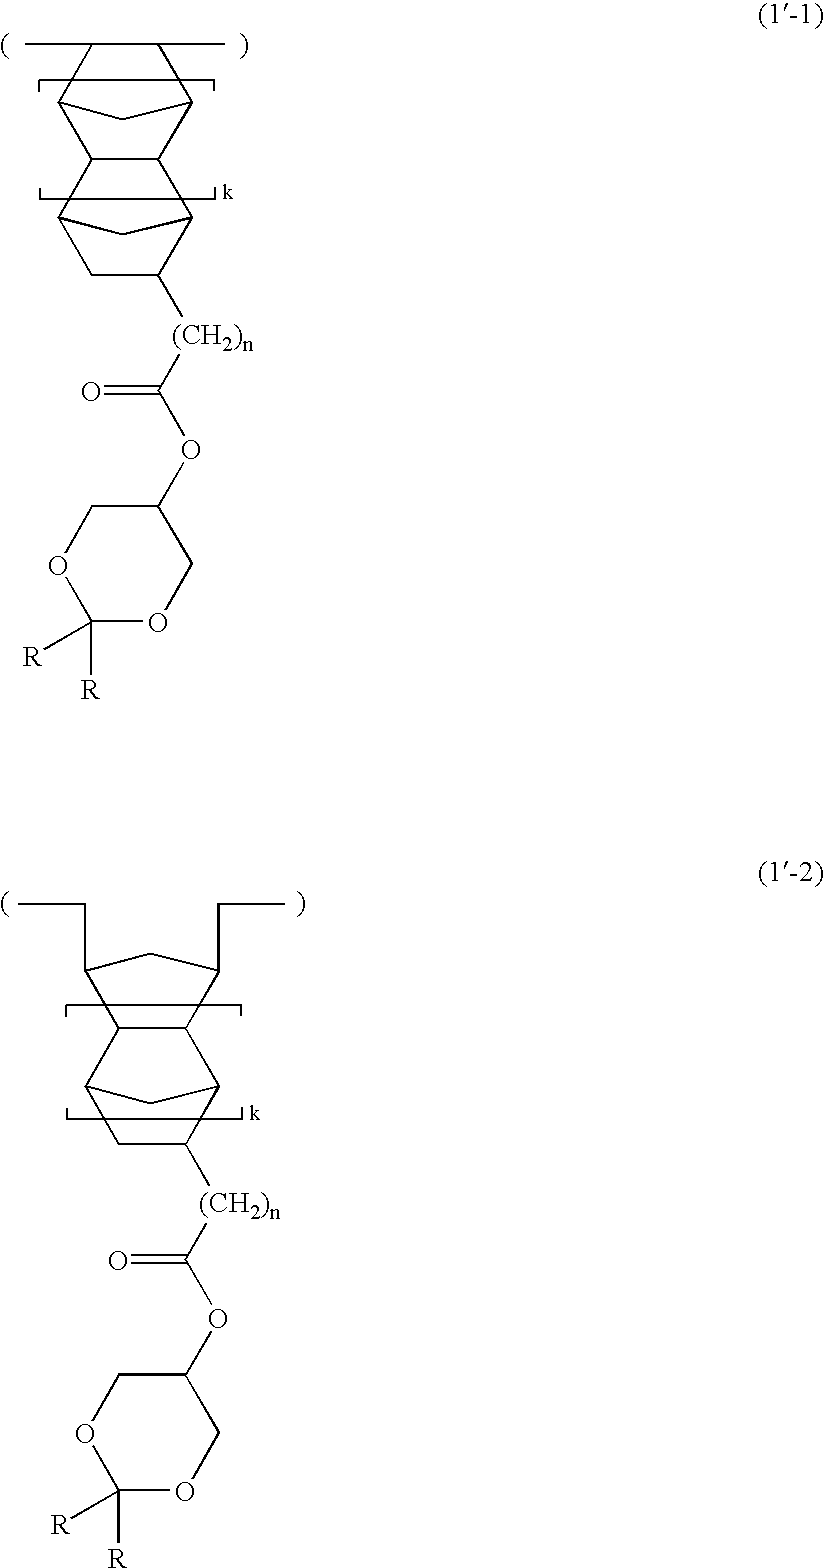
C12C3C(C(C(C)C1C)C2)C1C([(CH2)n]C(OC2COC([R])([R])OC2)=O)CC3C1.C1(CC)C2C(C(CC)C1)C1C([(CH2)n]C(OC3COC([R])([R])OC3)=O)CC2C1
